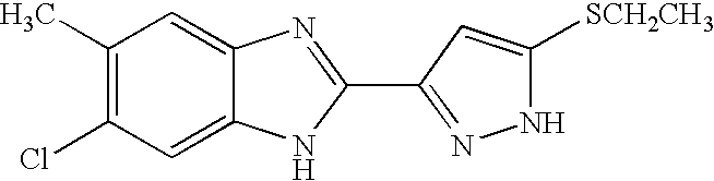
C1(C)=C(Cl)C=C2C(=C1)N=C(C1=NNC([SCH2CH3])=C1)N2
